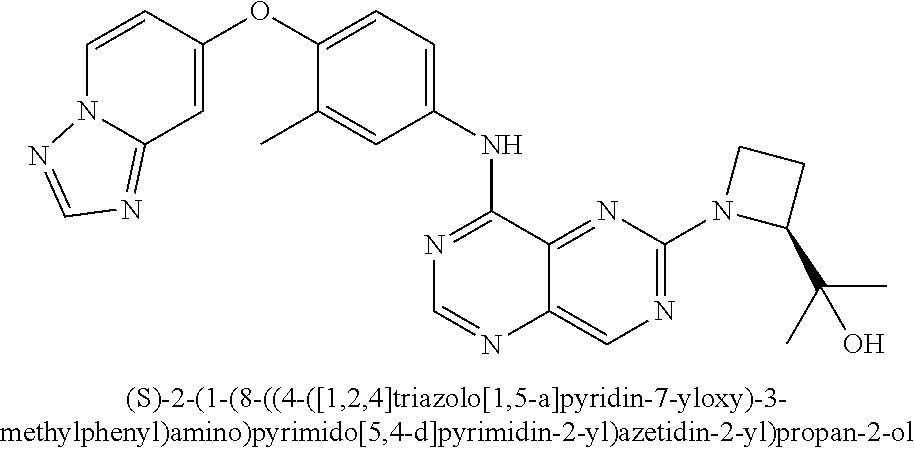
C1=CC(OC2=CC=C(NC3=NC=NC4=CN=C(N5C(C(C)(C)O)CC5)N=C34)C=C2C)=CC2=NC=NN12
